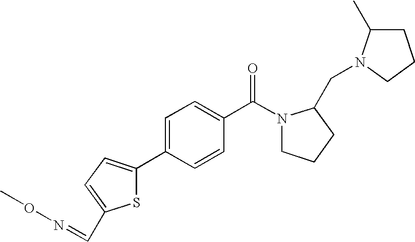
C1C(C)N(CC2N(C(C3=CC=C(C4=CC=C(C=NOC)S4)C=C3)=O)CCC2)CC1
